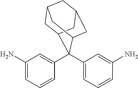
C1(N)=CC=CC(C2(C3=CC=CC(N)=C3)C3CC4CC(CC2C4)C3)=C1
